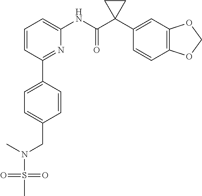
C1=CC(C2=CC=C(CN(S(=O)(=O)C)C)C=C2)=NC(NC(C2(C3=CC4=C(C=C3)OCO4)CC2)=O)=C1
